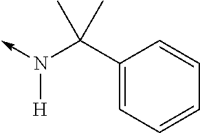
N(->C)(C(C1=CC=CC=C1)(C)C)[H]
